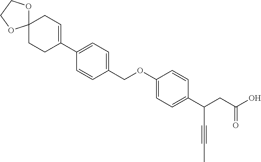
C1=CC(COC2=CC=C(C(CC(O)=O)C#CC)C=C2)=CC=C1C1=CCC2(CC1)OCCO2
